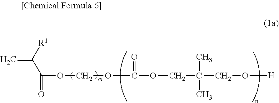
C(OCOC(=O)OCC(C)(CO[H])C)(C([R1])=C)=O
